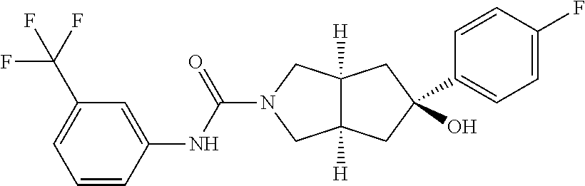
O=C(N1CC2([H])C([H])(C1)CC(O)(C1=CC=C(F)C=C1)C2)NC1=CC(C(F)(F)F)=CC=C1
